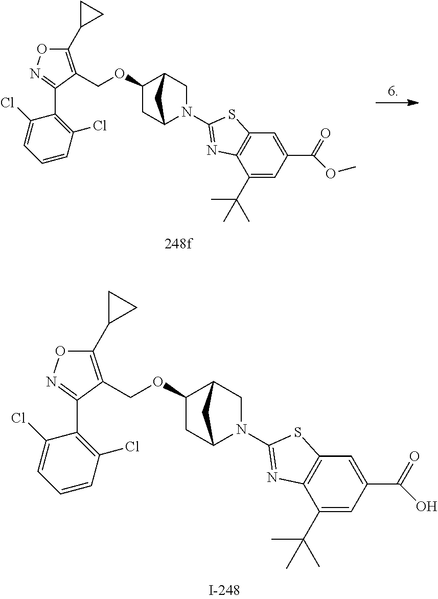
C1(C2CC2)=C(COC2CC3N(C4=NC5=C(C=C(C(=O)O)C=C5C(C)(C)C)S4)CC2C3)C(C2=C(Cl)C=CC=C2Cl)=NO1.C1(C2CC2)=C(COC2CC3N(C4=NC5=C(C=C(C(=O)OC)C=C5C(C)(C)C)S4)CC2C3)C(C2=C(Cl)C=CC=C2Cl)=NO1
